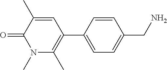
C1(C2=CC=C(CN)C=C2)=C(C)N(C)C(=O)C(C)=C1
